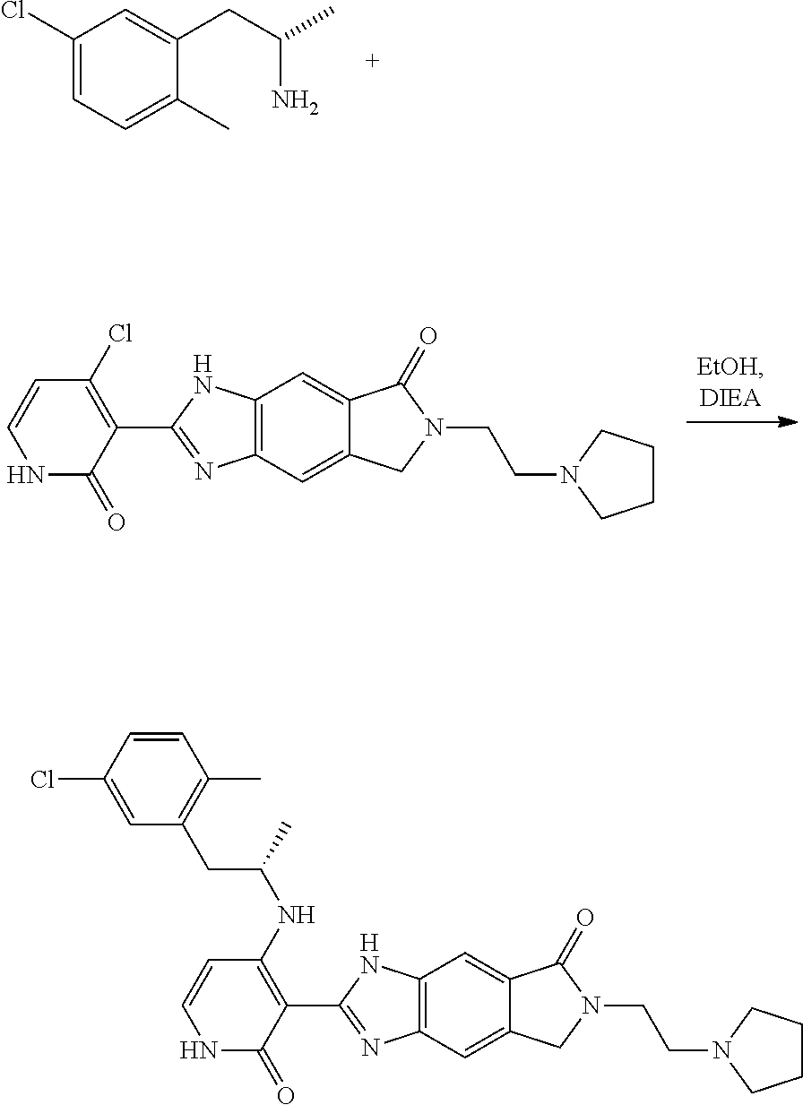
C1(Cl)=CC=C(C)C(CC(C)N)=C1.N1C(=O)C(C2=NC3=C(N2)C=C2C(=C3)CN(CCN3CCCC3)C2=O)=C(Cl)C=C1.N1C(=O)C(C2=NC3=C(N2)C=C2C(=C3)CN(CCN3CCCC3)C2=O)=C(NC(CC2=C(C)C=CC(Cl)=C2)C)C=C1
